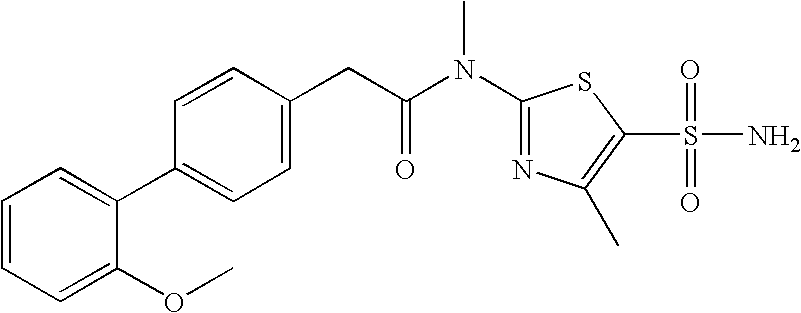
C1=CC=C(C2=CC=C(CC(N(C3=NC(C)=C(S(=O)(N)=O)S3)C)=O)C=C2)C(OC)=C1
